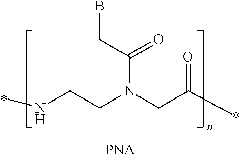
N(CCN(CC(C)=O)C(CB)=O)C
